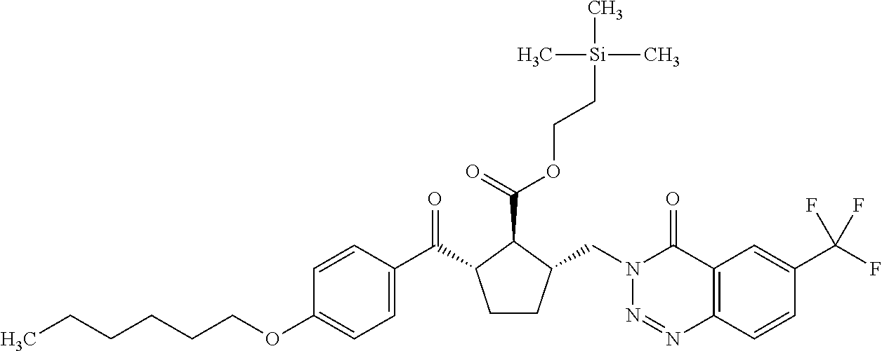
C1(OCCCCCC)=CC=C(C(C2CCC(CN3N=NC4=C(C3=O)C=C(C(F)(F)F)C=C4)C2C(=O)OCC[Si](C)(C)C)=O)C=C1
